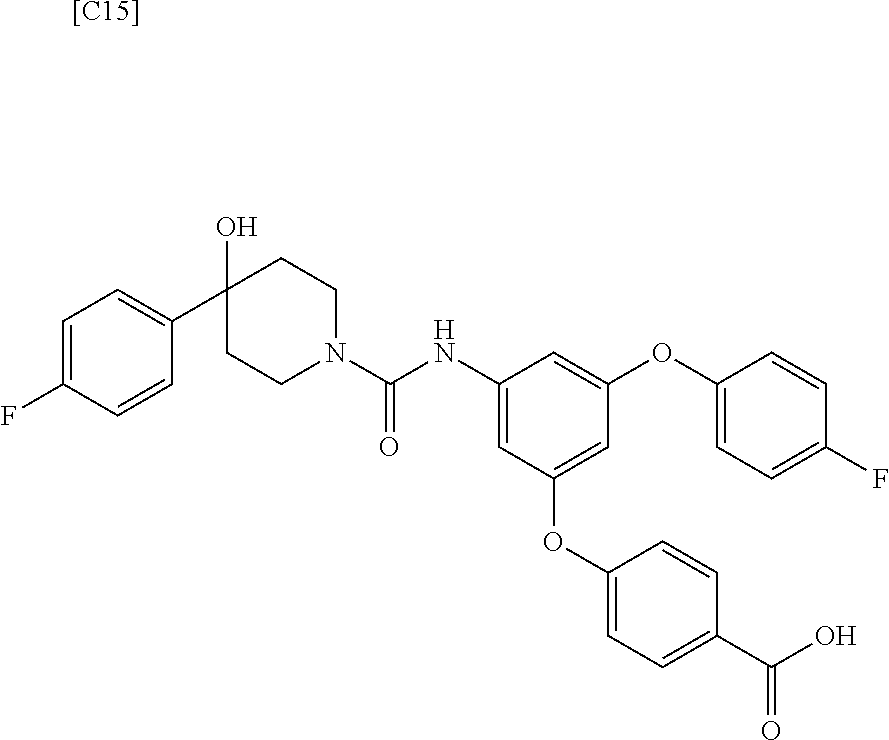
[[C15]].C1(O)(C2=CC=C(F)C=C2)CCN(C(NC2=CC(OC3=CC=C(C(O)=O)C=C3)=CC(OC3=CC=C(F)C=C3)=C2)=O)CC1
